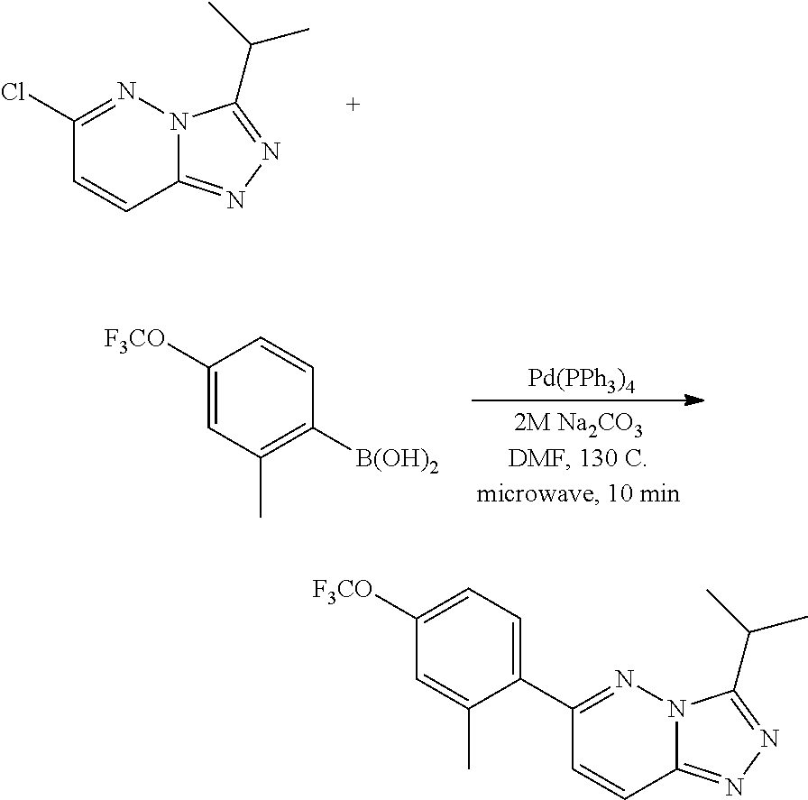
C1(Cl)=NN2C(=NN=C2C(C)C)C=C1.C1([F3CO])=CC(C)=C([B(OH)2])C=C1.[Pd(PPh3)4].C1(C2=CC=C([F3CO])C=C2C)=NN2C(=NN=C2C(C)C)C=C1
